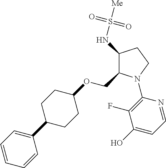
C1(NS([Me])(=O)=O)C(COC2CCC(C3=CC=CC=C3)CC2)N(C2=C(F)C(O)=CC=N2)CC1
